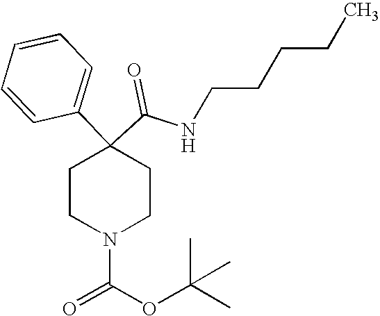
C(CNC(C1(C2=CC=CC=C2)CCN(C(OC(C)(C)C)=O)CC1)=O)CCC
